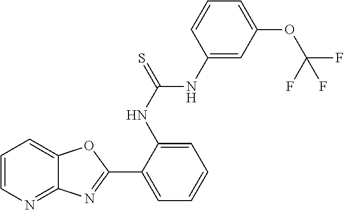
C1(NC(NC2=CC(OC(F)(F)F)=CC=C2)=S)=CC=CC=C1C1=NC2=NC=CC=C2O1
